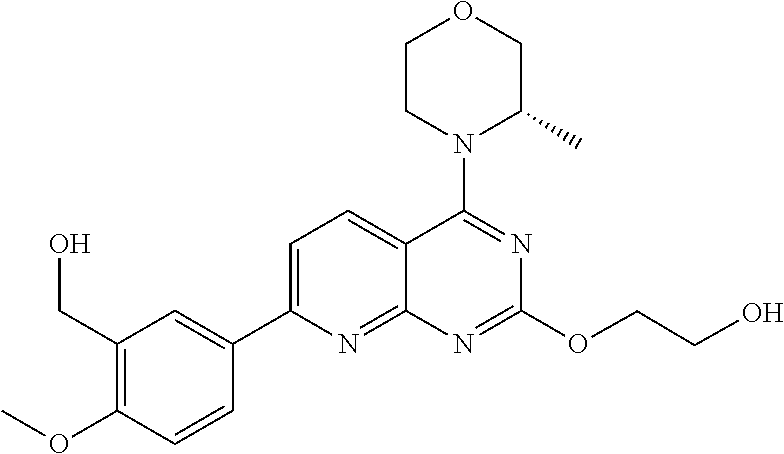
C1=C(C2=CC(CO)=C(OC)C=C2)N=C2C(=C1)C(N1C(C)COCC1)=NC(OCCO)=N2
